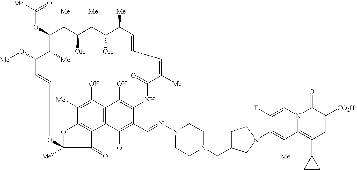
C(OC1C([Me])C(O)C([Me])C(O)C([Me])C=CC=C([Me])C(=O)NC2=C(O)C3=C(C(O)=C2C=NN2CCN(CC4CCN(C5=C([Me])C6=C(C7CC7)C=C([CO2H])C(=O)N6C=C5F)C4)CC2)C2=C(C([Me])=C3O)OC([Me])(C2=O)OC=CC(O[Me])C1[Me])([Me])=O
